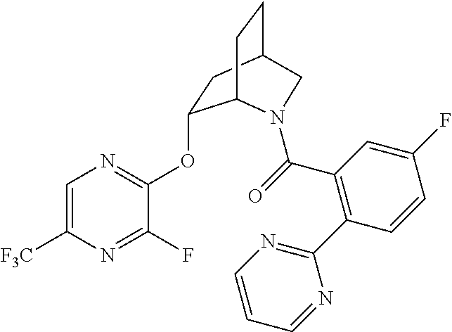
C1=C([F3C])N=C(F)C(OC2CC3CCC2N(C(=O)C2=C(C4=NC=CC=N4)C=CC(F)=C2)C3)=N1
